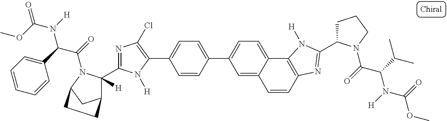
C1=C2C(=CC=C1C1=CC=C(C3=C(Cl)N=C(C4([H])C5CC(N4C(=O)C(C4=CC=CC=C4)N([H])C(OC)=O)CC5)N3[H])C=C1)C1=C(C=C2)N=C(C2CCCN2C(=O)C(C(C)C)N([H])C(=O)OC)N1[H]
